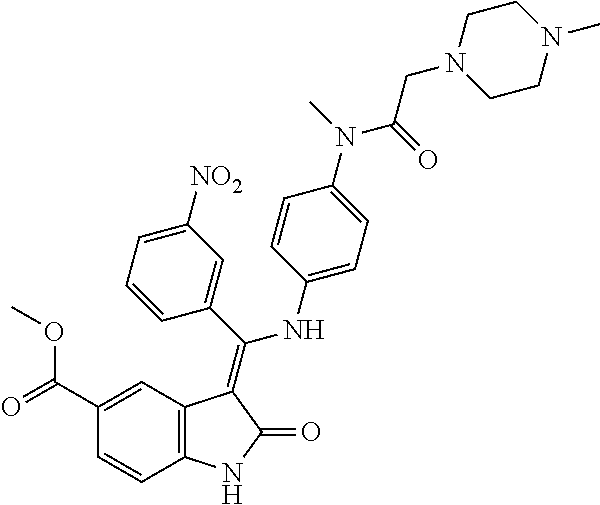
C1(C(=O)OC)=CC2=C(C=C1)NC(=O)C2=C(C1=CC([NO2])=CC=C1)NC1=CC=C(N(C)C(=O)CN2CCN(C)CC2)C=C1
